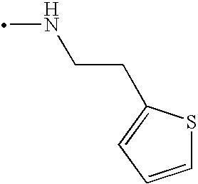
N(CCC1=CC=CS1)C
